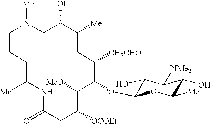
[Me]N1CC(O)C([Me])CC([CH2CHO])C(OC2C(O)C([NMe2])C(O)C([Me])O2)C([MeO])C([OCOEt])CC(=O)NC([Me])CCC1
